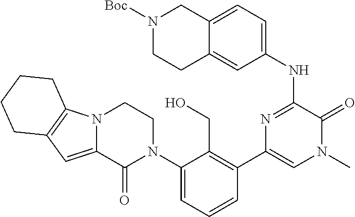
N1=C(NC2=CC=C3C(=C2)CCN([Boc])C3)C(=O)N(C)C=C1C1=C(CO)C(N2CCN3C(=CC4=C3CCCC4)C2=O)=CC=C1
